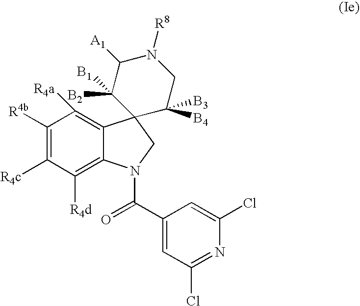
C1([R4d])=C2C(=C([R4a])C([R4b])=C1[R4c])C1(CN2C(C2=CC(Cl)=NC(Cl)=C2)=O)C([B4])([B3])CN([R8])C([A1])C1([B2])[B1]
